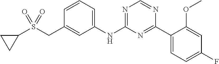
C1=CC=C(NC2=NC=NC(C3=CC=C(F)C=C3OC)=N2)C=C1CS(C1CC1)(=O)=O
